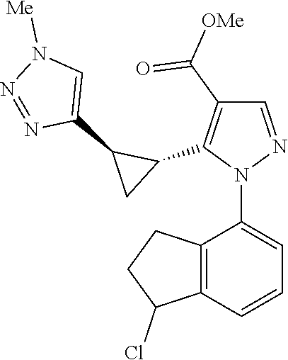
C12=C(C=CC=C1N1N=CC(C([OMe])=O)=C1C1C(C3=CN([Me])N=N3)C1)C(Cl)CC2
